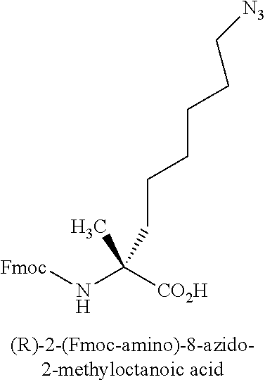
[Fmoc]NC([CO2H])(CCCCCC[N3])C
